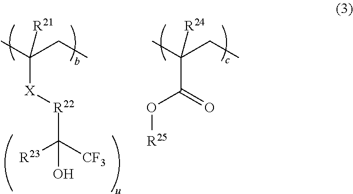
[R23]C([CF3])([R22][X]C(CC)(C)[R21])O.C(C)C(C)([R24])C(=O)O[R25]
